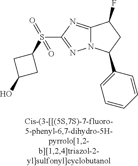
C12=NC(S(C3CC(O)C3)(=O)=O)=NN1C(C1=CC=CC=C1)CC2F
